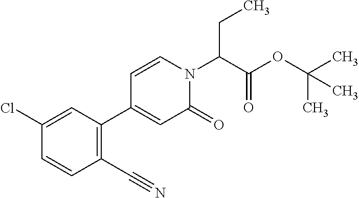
C1(C#N)=C(C2=CC(=O)N(C(C(OC(C)(C)C)=O)CC)C=C2)C=C(Cl)C=C1
